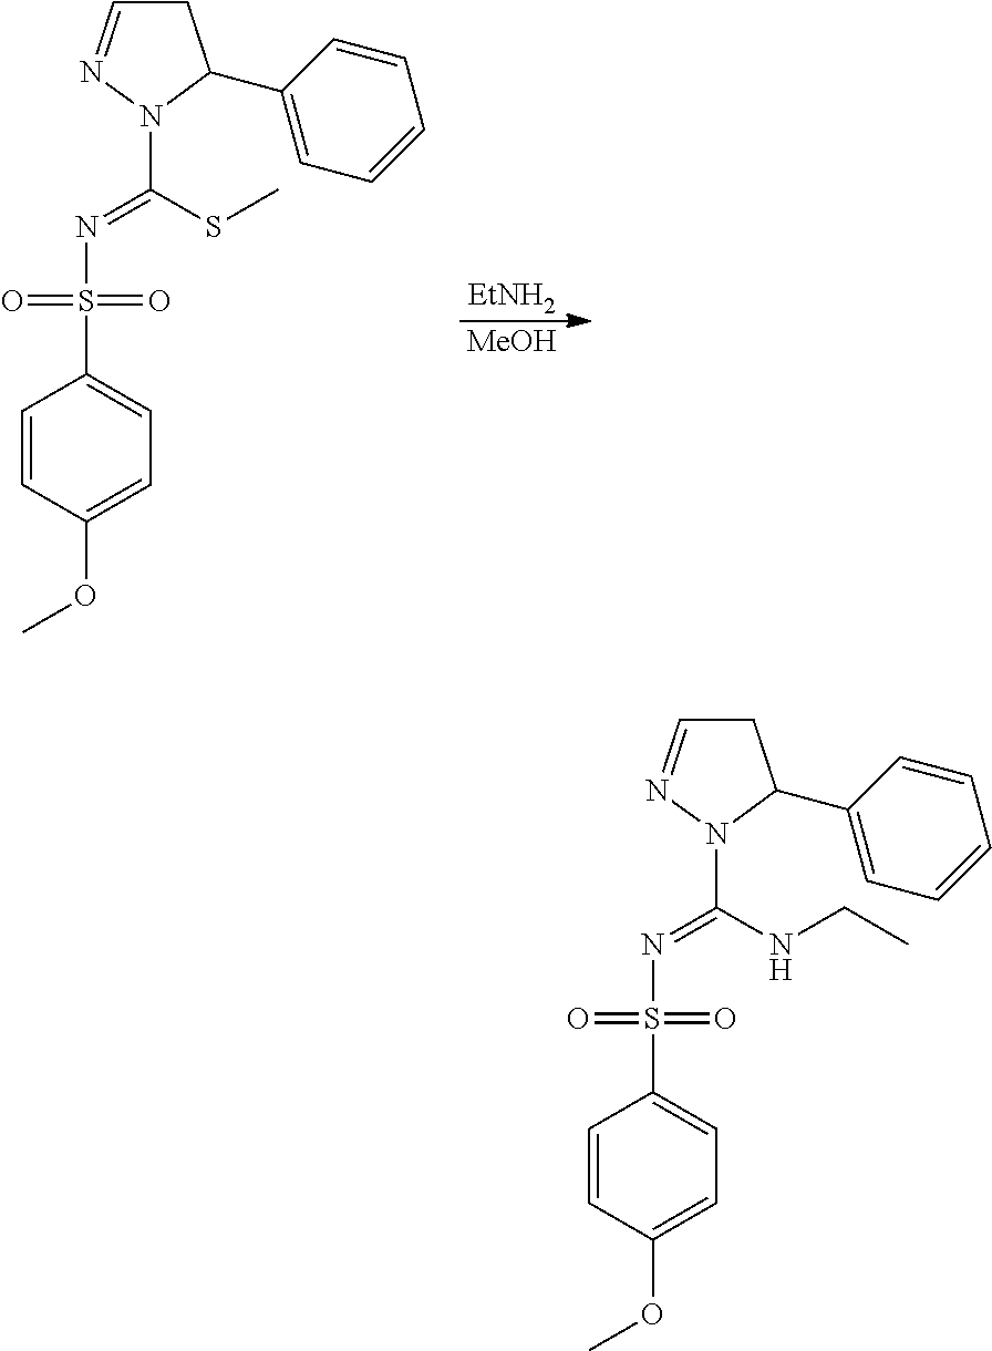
[EtNH2].[MeOH].N(S(C1=CC=C(OC)C=C1)(=O)=O)=C(N1C(C2=CC=CC=C2)CC=N1)SC.N(S(C1=CC=C(OC)C=C1)(=O)=O)=C(N1C(C2=CC=CC=C2)CC=N1)NCC
